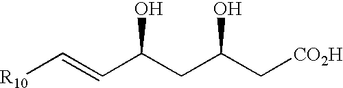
[R10]C=CC(CC(C[CO2H])O)O
